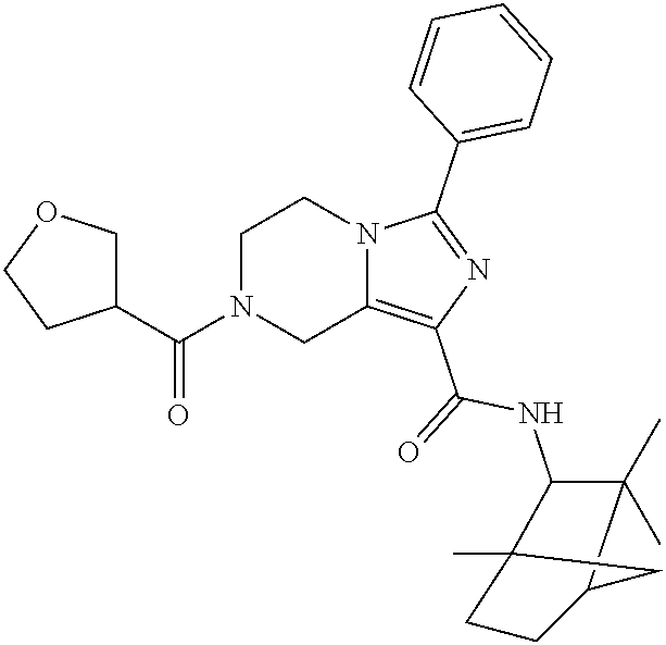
N12C(=C(C(=O)NC3C(C)(C)C4CCC3(C)C4)N=C1C1=CC=CC=C1)CN(C(=O)C1COCC1)CC2
